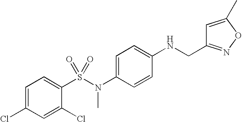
C1=C(Cl)C=C(Cl)C(S(N(C2=CC=C(NCC3=NOC(C)=C3)C=C2)C)(=O)=O)=C1
